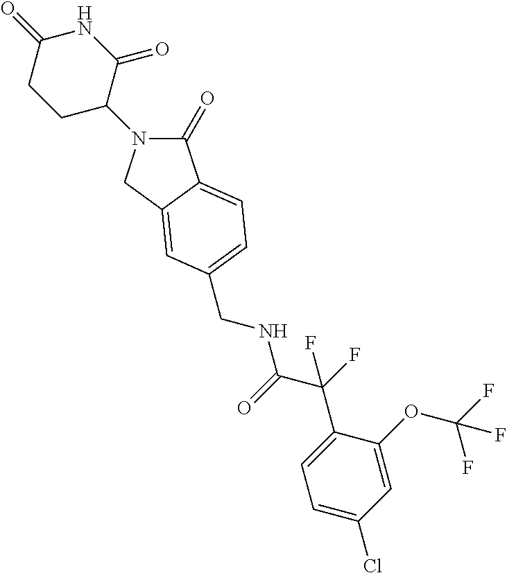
C1(=O)N(C2C(=O)NC(=O)CC2)CC2=CC(CNC(C(F)(C3=CC=C(Cl)C=C3OC(F)(F)F)F)=O)=CC=C12
